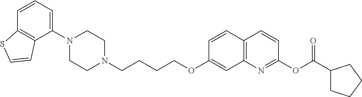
C1(N2CCN(CCCCOC3=CC4=C(C=C3)C=CC(OC(C3CCCC3)=O)=N4)CC2)=CC=CC2=C1C=CS2
